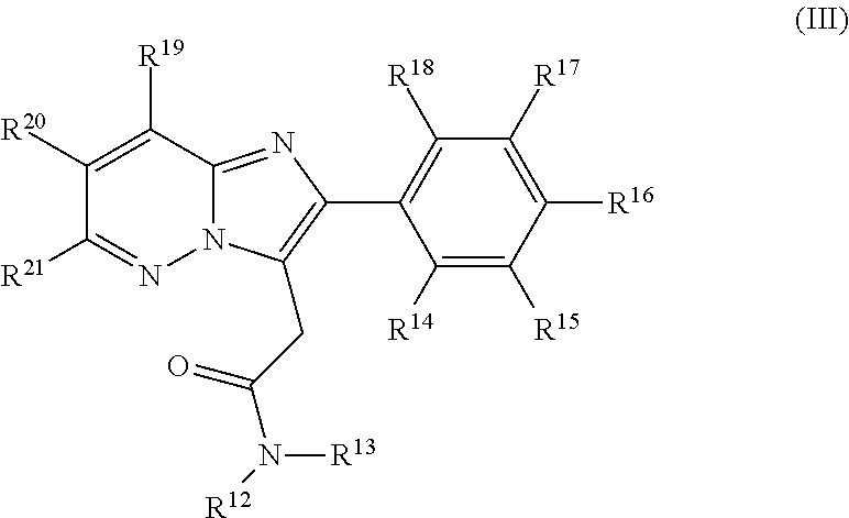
C1([R21])=NN2C(=NC(C3=C([R18])C([R17])=C([R16])C([R15])=C3[R14])=C2CC(N([R12])[R13])=O)C([R19])=C1[R20]
